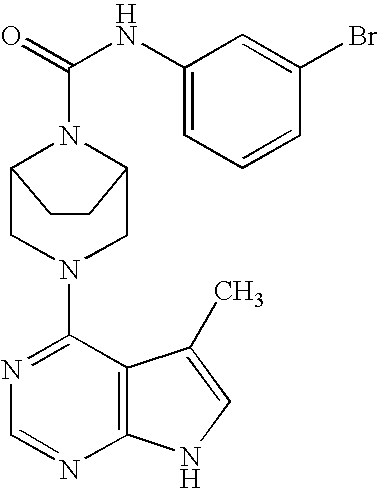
C1(N2CC3N(C(=O)NC4=CC=CC(Br)=C4)C(C2)CC3)=NC=NC2=C1C(C)=CN2
